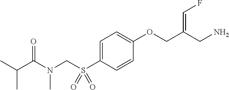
C1=C(S(CN(C(C(C)C)=O)C)(=O)=O)C=CC(OCC(CN)=CF)=C1
